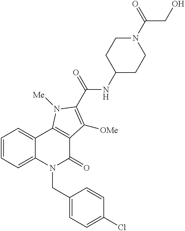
C12=CC=CC=C1C1=C(C(=O)N2CC2=CC=C(Cl)C=C2)C([OMe])=C(C(=O)NC2CCN(C(=O)CO)CC2)N1[Me]
